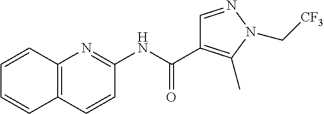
C12=C(C=CC(NC(C3=C(C)N(C[CF3])N=C3)=O)=N1)C=CC=C2
